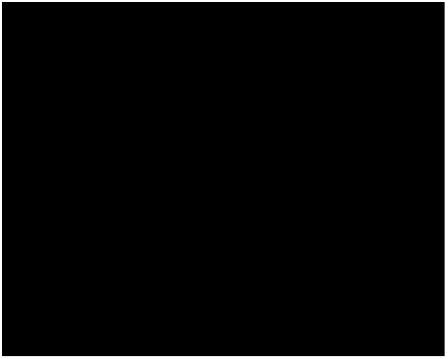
C1=CN=C(OC2=CC=C3C(=C2)OCO3)C(C(NCC2=CC=C(OC(C)C3=NN=C(C)N3)C=C2F)=O)=C1
